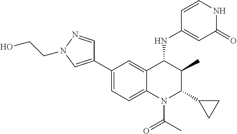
C1=CNC(=O)C=C1NC1C(C)C(C2CC2)N(C(=O)C)C2=CC=C(C3=CN(CCO)N=C3)C=C12
